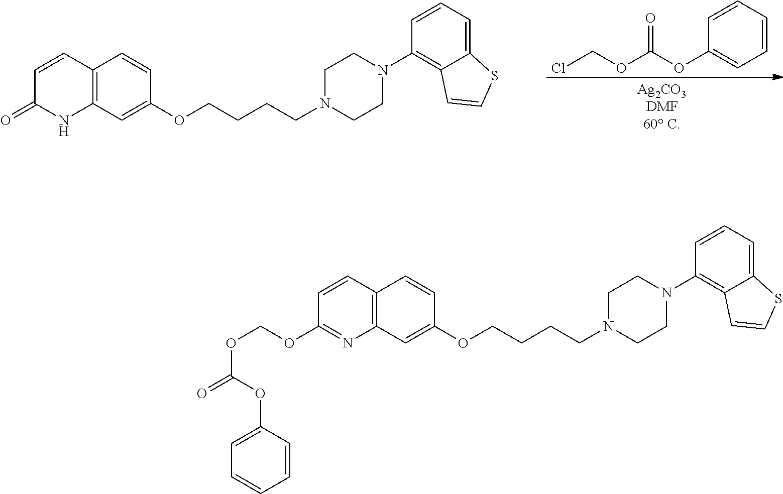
C12=C(C=C(OCCCCN3CCN(C4=C5C(=CC=C4)SC=C5)CC3)C=C1)N=C(OCOC(=O)OC1=CC=CC=C1)C=C2.C12=C(C=C(OCCCCN3CCN(C4=C5C(=CC=C4)SC=C5)CC3)C=C1)NC(=O)C=C2.ClCOC(OC1=CC=CC=C1)=O
